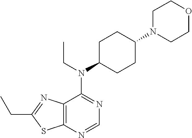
C1=NC2=C(C(N(C3CCC(N4CCOCC4)CC3)CC)=N1)N=C(CC)S2
